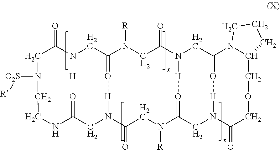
C1C(=O)N2CC3=O[H]N(CC(=O[H]2)NCCN1[O2S][R])C(=O)CN([R])C1=O[H]N(C(=O)CN3[R])CC2=O[H]N(C1)C(=O)COCC1N2CCC1
